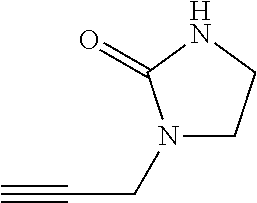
N1(CC#C)CCNC1=O
